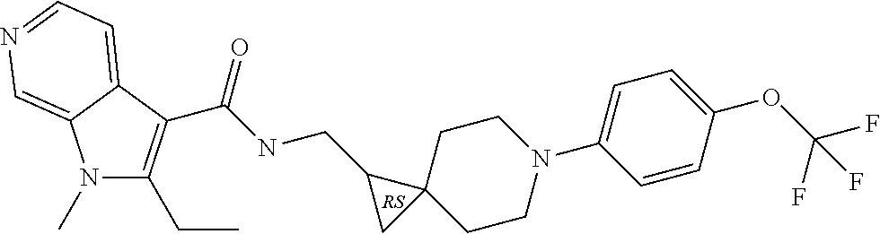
N1(C)C(CC)=C(C(NCC2CC23CCN(C2=CC=C(OC(F)(F)F)C=C2)CC3)=O)C2=CC=NC=C12
